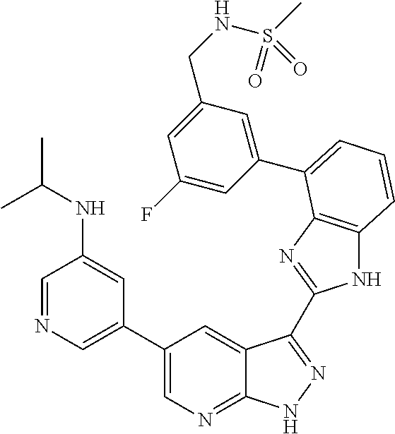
C1(C2=CN=C3C(=C2)C(C2=NC4=C(N2)C=CC=C4C2=CC(CNS(=O)(C)=O)=CC(F)=C2)=NN3)=CN=CC(NC(C)C)=C1
